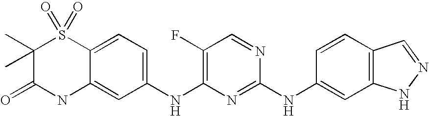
C12=CC=C(NC3=C(F)C=NC(NC4=CC5=C(C=C4)C=NN5)=N3)C=C1NC(=O)C(C)(C)S2(=O)=O
